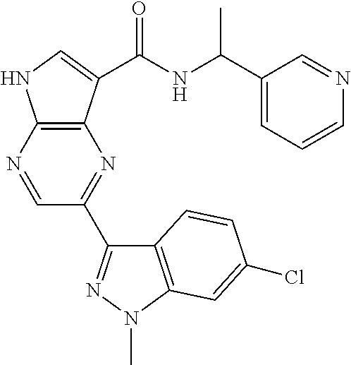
N1=CC(C2=NN(C)C3=C2C=CC(Cl)=C3)=NC2=C1NC=C2C(NC(C1=CC=CN=C1)C)=O
